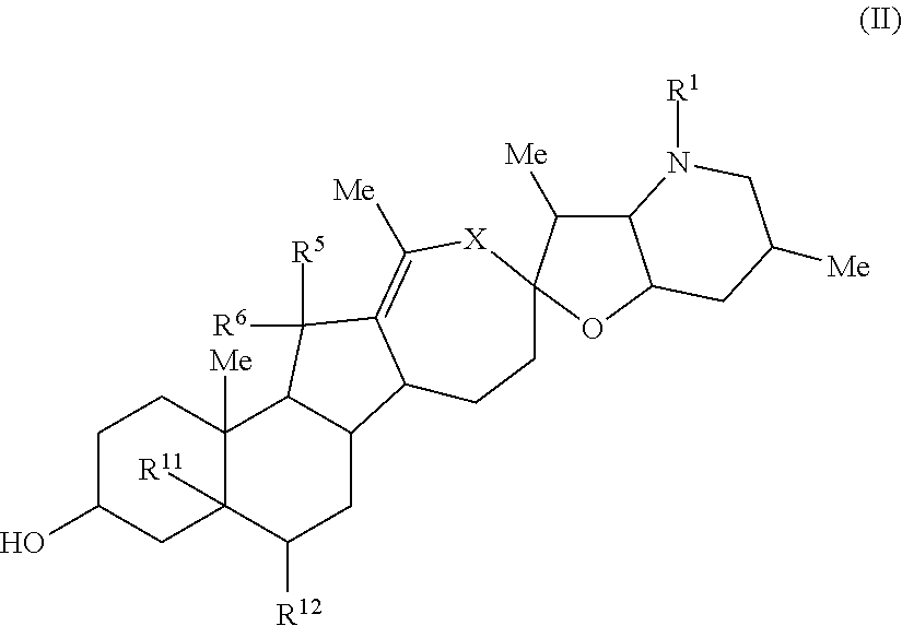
C1C(O)CC2([R11])C([Me])(C1)C1C(CC2[R12])C2C(=C([Me])[X]C3(C([Me])C4C(O3)CC([Me])CN4[R1])CC2)C1([R5])[R6]
